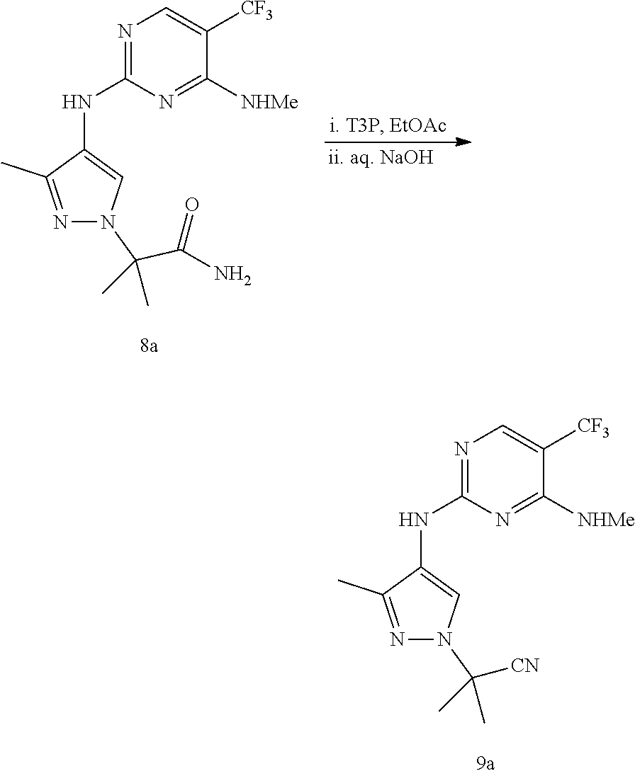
N1=C(C)C(NC2=NC=C([CF3])C([NHMe])=N2)=CN1C(C)(C(N)=O)C.N1=C(C)C(NC2=NC=C([CF3])C([NHMe])=N2)=CN1C(C)([CN])C
